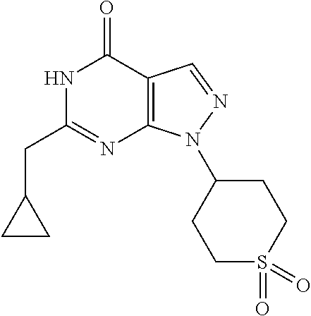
N1C(CC2CC2)=NC2=C(C1=O)C=NN2C1CCS(=O)(=O)CC1
